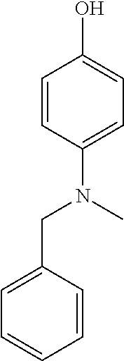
C1(O)=CC=C(N(C)CC2=CC=CC=C2)C=C1
